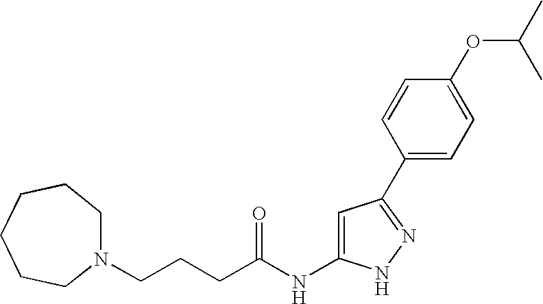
C(NC1=CC(C2=CC=C(OC(C)C)C=C2)=NN1)(=O)CCCN1CCCCCC1
